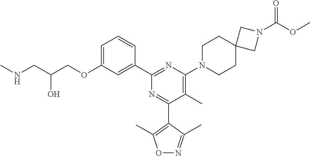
C1=C(OCC(CNC)O)C=C(C2=NC(N3CCC4(CC3)CN(C(OC)=O)C4)=C(C)C(C3=C(C)ON=C3C)=N2)C=C1
